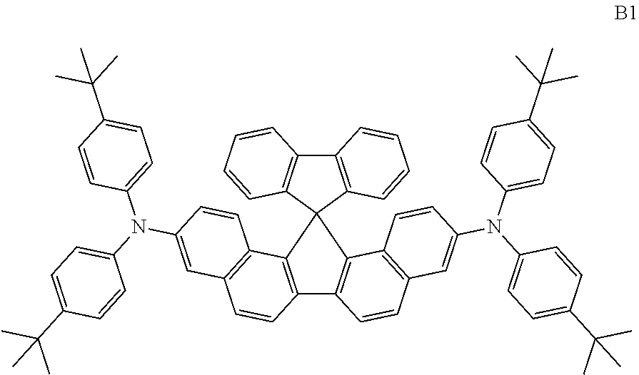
C12=C(C3=C(C=C1)C=C(N(C1=CC=C(C(C)(C)C)C=C1)C1=CC=C(C(C)(C)C)C=C1)C=C3)C1(C3=C2C=CC2=C3C=CC(N(C3=CC=C(C(C)(C)C)C=C3)C3=CC=C(C(C)(C)C)C=C3)=C2)C2=C(C3=C1C=CC=C3)C=CC=C2
